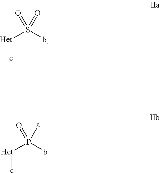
[Het](c)S(b)(=O)=O.[Het](c)P(b)([a])=O
